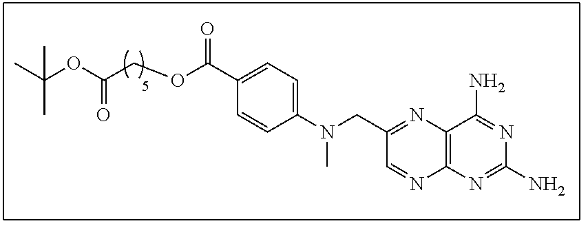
C12=C(N=C(N)N=C1N)N=CC(CN(C1=CC=C(C(OCC(OC(C)(C)C)=O)=O)C=C1)C)=N2
